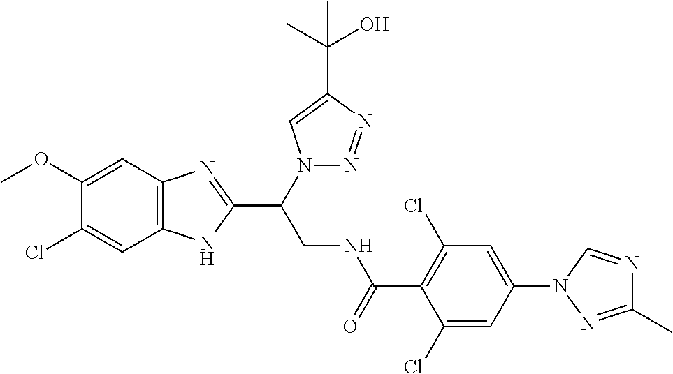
C1(Cl)=CC2=C(C=C1OC)N=C(C(CNC(C1=C(Cl)C=C(N3C=NC(C)=N3)C=C1Cl)=O)N1N=NC(C(O)(C)C)=C1)N2
